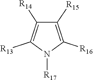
C1([R14])=C([R13])N([R17])C([R16])=C1[R15]
